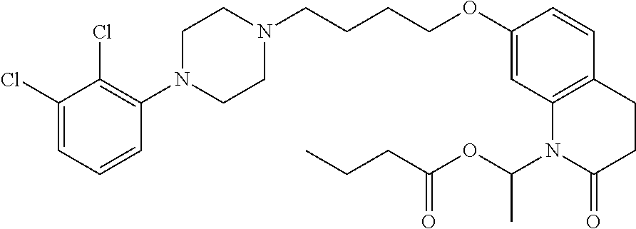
C1=C(Cl)C(Cl)=C(N2CCN(CCCCOC3=CC4=C(C=C3)CCC(=O)N4C(OC(CCC)=O)C)CC2)C=C1
